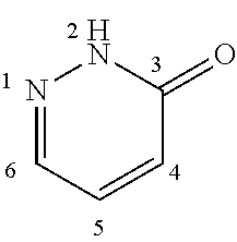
N1=CC=CC(=O)N1
